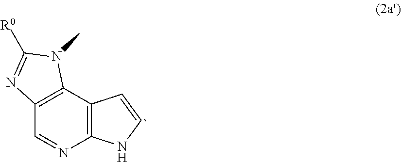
C12=C(C3=C(N=C1)NC=C3)N(C)C([R0])=N2
